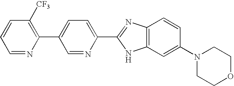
C1=NC(C2=CC=C(C3=NC4=C(N3)C=C(N3CCOCC3)C=C4)N=C2)=C([CF3])C=C1
